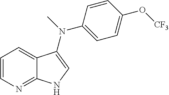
C1=CN=C2C(=C1)C(N(C)C1=CC=C(O[CF3])C=C1)=CN2
